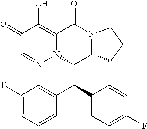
C1(=O)C=NN2C(=C1O)C(=O)N1C(C2C(C2=CC=C(F)C=C2)C2=CC(F)=CC=C2)CCC1
